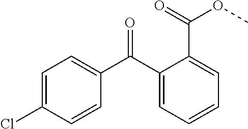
C1=C(Cl)C=CC(C(C2=CC=CC=C2C(=O)OC)=O)=C1
